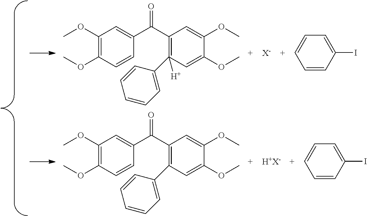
C1(OC)=C(OC)C=CC(C(C2=C(C3=CC=CC=C3)([H])C=C(OC)C(OC)=C2)=O)=C1.[X-].C1=CC(I)=CC=C1.C1(OC)=C(OC)C=CC(C(C2=C(C3=CC=CC=C3)C=C(OC)C(OC)=C2)=O)=C1.[H+X-].C1=CC(I)=CC=C1
